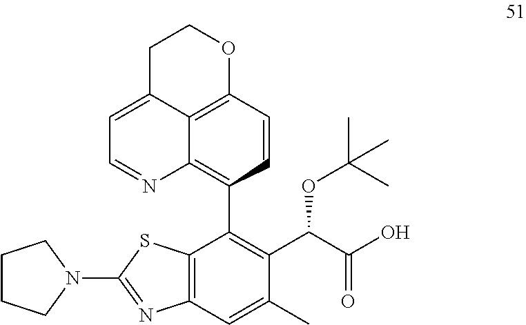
N1(C2=NC3=C(S2)C(C2=C4C5=C(C=C2)OCCC5=CC=N4)=C(C(C(O)=O)OC(C)(C)C)C(C)=C3)CCCC1
